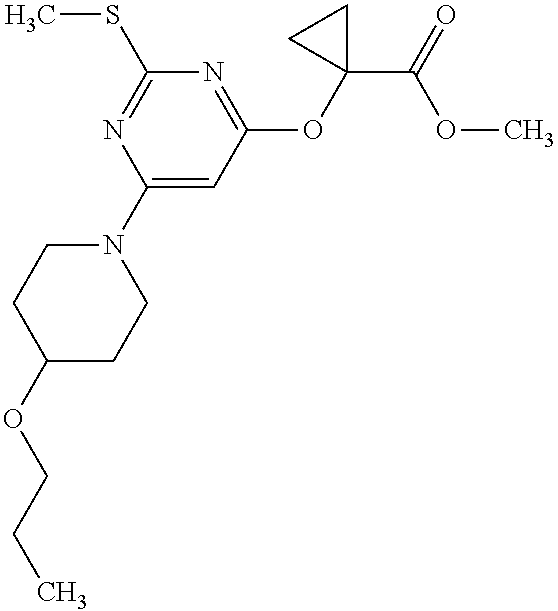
C1(N2CCC(OCCC)CC2)=CC(OC2(C(=O)OC)CC2)=NC(SC)=N1
